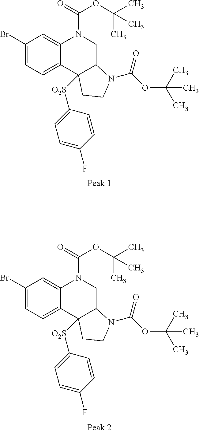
C1(Br)=CC=C2C(=C1)N(C(=O)OC(C)(C)C)CC1N(C(OC(C)(C)C)=O)CCC21[O2S]C1=CC=C(F)C=C1.C1(Br)=CC=C2C(=C1)N(C(=O)OC(C)(C)C)CC1N(C(OC(C)(C)C)=O)CCC21[O2S]C1=CC=C(F)C=C1
